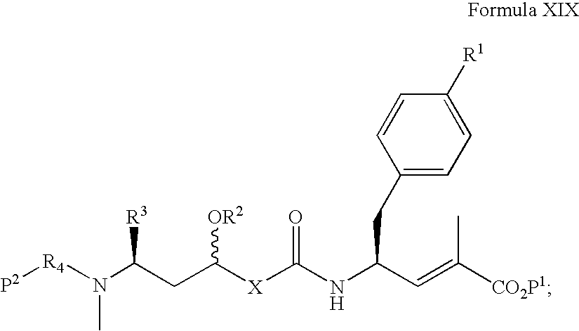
N(C(CC([X]C(NC(C=C([CO2P1])C)CC1=CC=C([R1])C=C1)=O)[OR2])[R3])(C)[R4][P2]
